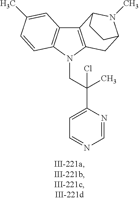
C12=C(N(CC(C3=CC=NC=N3)(Cl)C)C3=C1C=C(C)C=C3)CC1N(C)C2CC1
